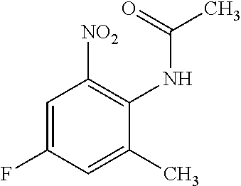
C1=C(F)C=C(C)C(NC(C)=O)=C1[NO2]
